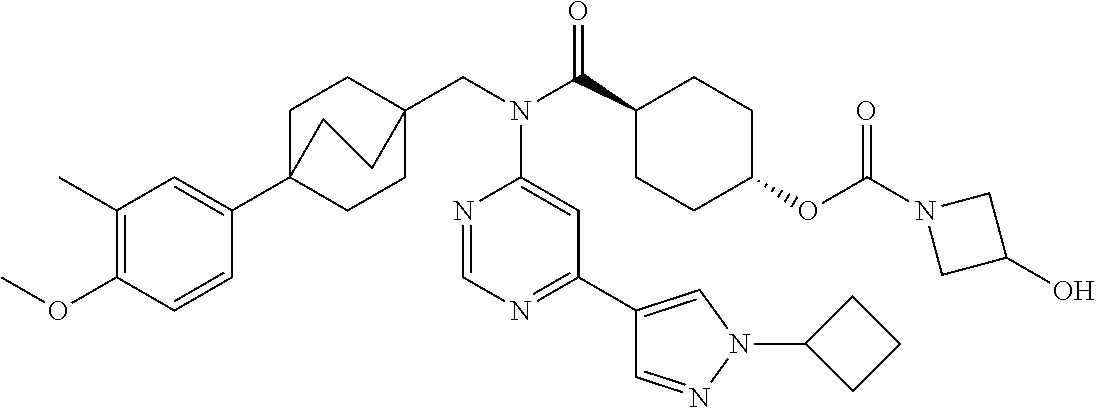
C1(C)=C(OC)C=CC(C23CCC(CN(C(C4CCC(OC(N5CC(O)C5)=O)CC4)=O)C4=CC(C5=CN(C6CCC6)N=C5)=NC=N4)(CC2)CC3)=C1
